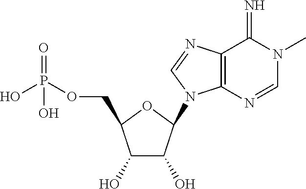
C1(O)C(O)C(N2C3=C(C(=N)N(C)C=N3)N=C2)OC1COP(=O)(O)O
